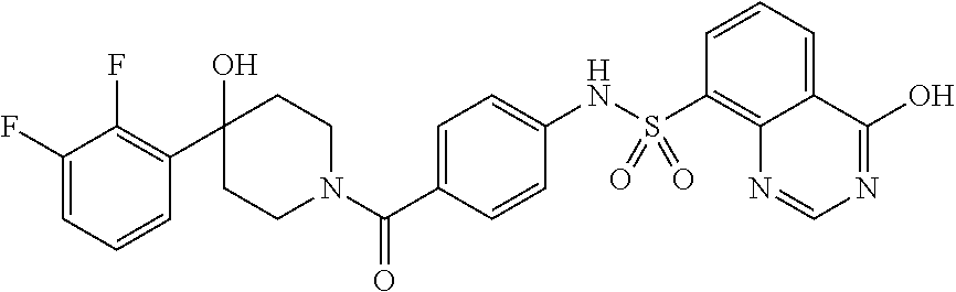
C1(O)(C2=C(F)C(F)=CC=C2)CCN(C(C2=CC=C(NS(C3=C4C(=CC=C3)C(O)=NC=N4)(=O)=O)C=C2)=O)CC1
